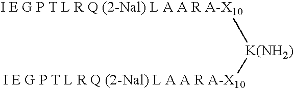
[I E G P T L R Q (2-Nal) L A A R A-X10][K(NH2)][I E G P T L R Q (2-Nal) L A A R A-X10]
